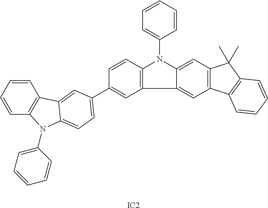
C1=CC=CC2=C1N(C1=CC=CC=C1)C1=CC=C(C3=CC4=C(C=C3)N(C3=CC=CC=C3)C3=CC5=C(C=C43)C3=C(C5(C)C)C=CC=C3)C=C21.[IC2]
